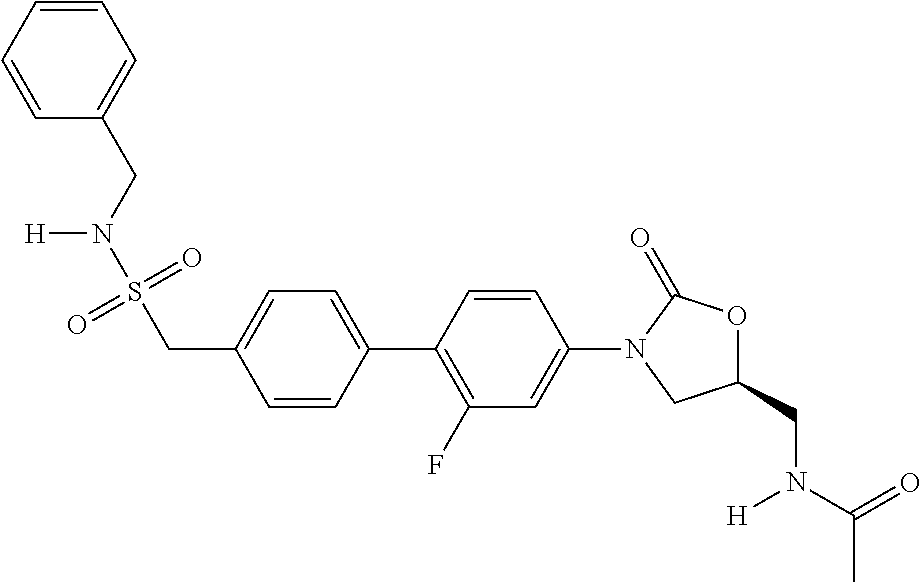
C(C1=CC=C(C2=C(F)C=C(N3CC(CN(C(=O)C)[H])OC3=O)C=C2)C=C1)S(=O)(=O)N(CC1=CC=CC=C1)[H]
